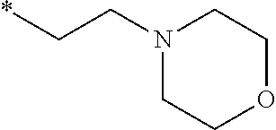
N1(CC*)CCOCC1
